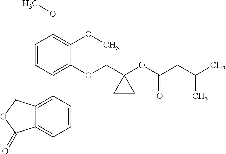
C1=CC(C2=C3C(=CC=C2)C(=O)OC3)=C(OCC2(OC(CC(C)C)=O)CC2)C(OC)=C1OC
